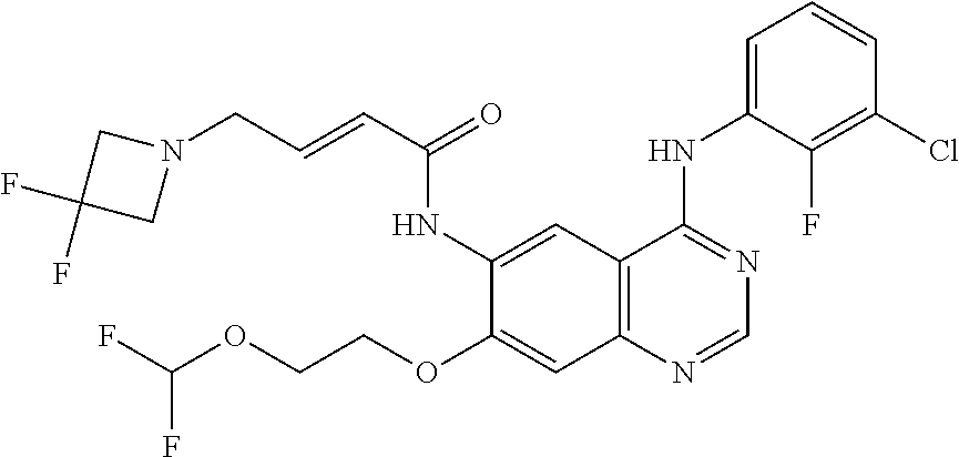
C12=C(N=CN=C1NC1=CC=CC(Cl)=C1F)C=C(OCCOC(F)F)C(NC(C=CCN1CC(F)(F)C1)=O)=C2
